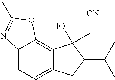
C12=CC=C3C(=C1OC(C)=N2)C(O)(C[CN])C(C(C)C)C3
